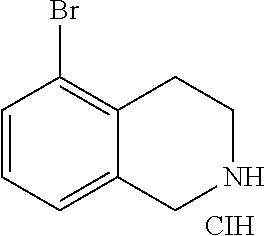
[CIH].C1=CC=C2C(=C1Br)CCNC2
